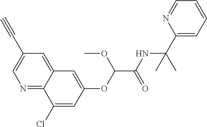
N1=C2C(=CC(C#C)=C1)C=C(OC(C(NC(C1=CC=CC=N1)(C)C)=O)OC)C=C2Cl
